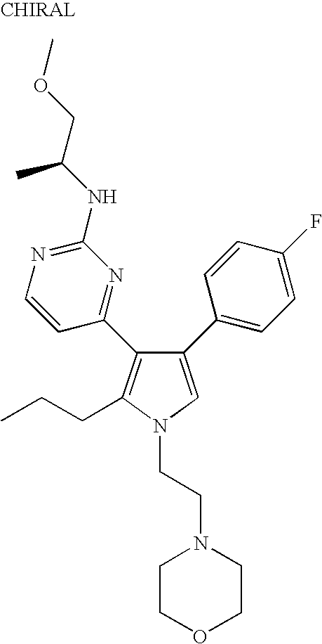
C1(C2=CC=C(F)C=C2)=CN(CCN2CCOCC2)C(CCC)=C1C1=NC(NC(COC)C)=NC=C1
